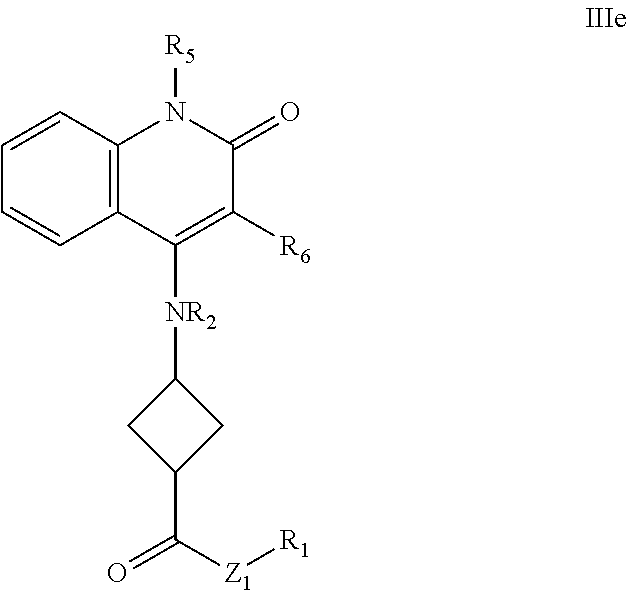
C1=CC2=C(C=C1)N([R5])C(=O)C([R6])=C2[NR2]C1CC(C([Z1][R1])=O)C1
